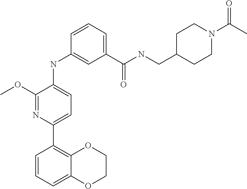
C1(C(NCC2CCN(C(C)=O)CC2)=O)=CC=CC(NC2=CC=C(C3=C4C(=CC=C3)OCCO4)N=C2OC)=C1
